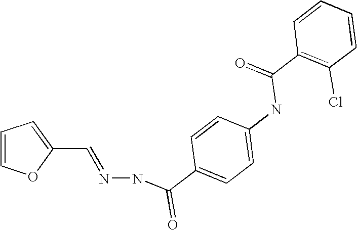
C1(C=NNC(=O)C2=CC=C(NC(=O)C3=C(Cl)C=CC=C3)C=C2)=CC=CO1
